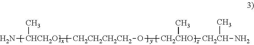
N[CHCH2O]([CH2CH2CH2CH2]O[CH2CHO]([CH2CH](N)C)C)C
